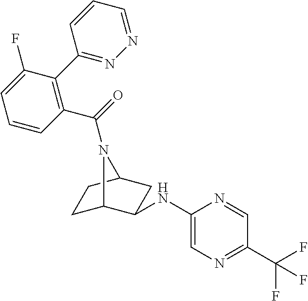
C1C2C(NC3=CN=C(C(F)(F)F)C=N3)CC(C1)N2C(=O)C1=C(C2=NN=CC=C2)C(F)=CC=C1
